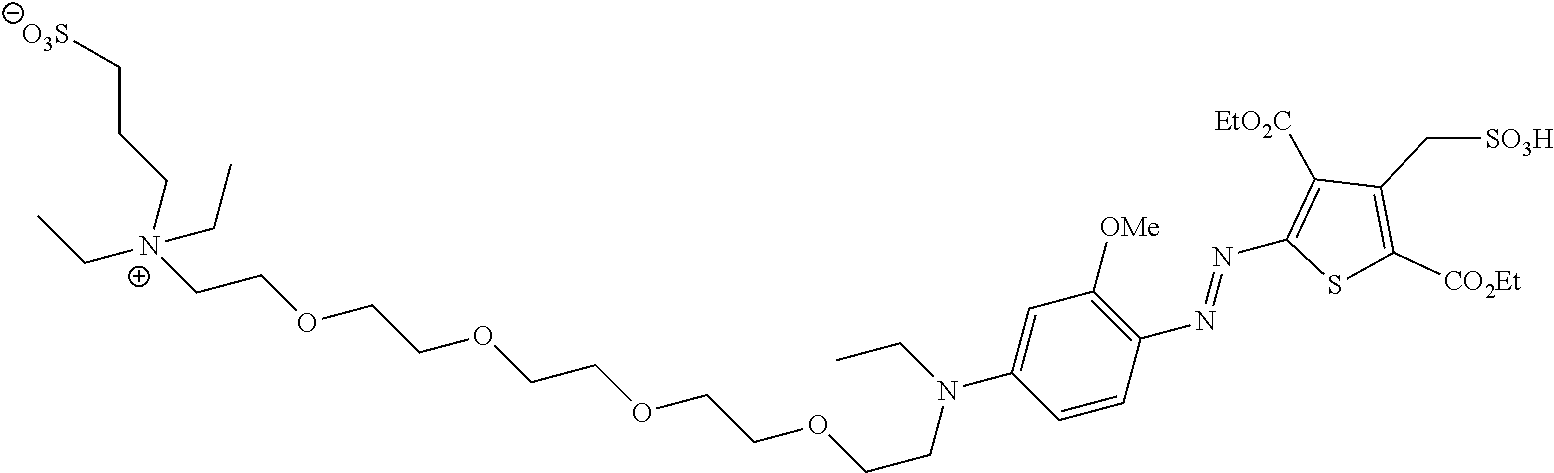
C1=CC(N=NC2=C([EtO2C])C(C[SO3H])=C([CO2Et])S2)=C([OMe])C=C1N(CC)CCOCCOCCOCCOCC[N+](CC)(CCC[O3S])CC
